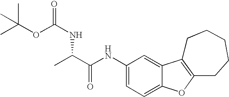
C1(NC(C(C)NC(OC(C)(C)C)=O)=O)=CC=C2C(=C1)C1=C(O2)CCCCC1
